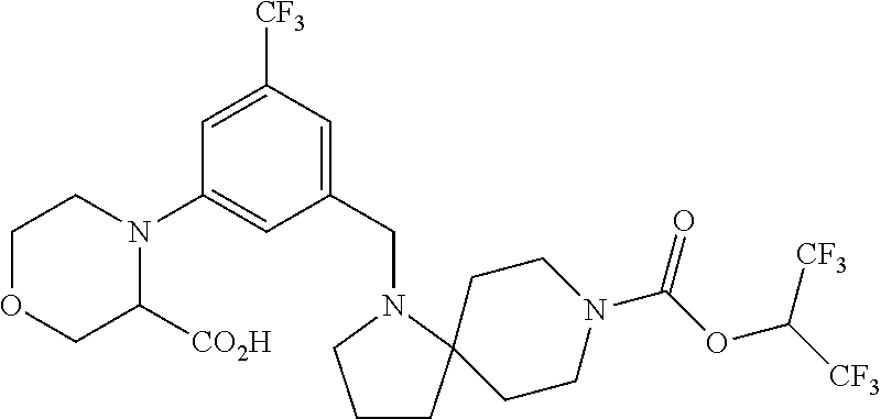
C1CC2(N(CC3=CC([CF3])=CC(N4CCOCC4[CO2H])=C3)C1)CCN(C(OC([CF3])[CF3])=O)CC2
